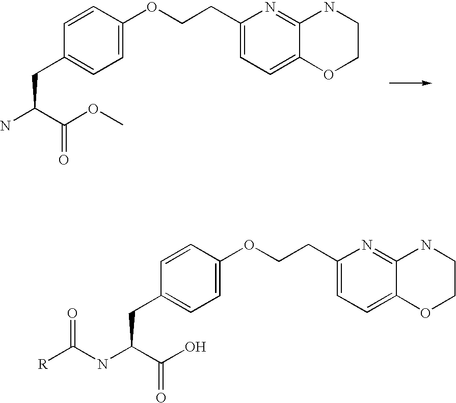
NC(C(OC)=O)CC1=CC=C(OCCC2=CC=C3C(=N2)NCCO3)C=C1.N(C(C(O)=O)CC1=CC=C(OCCC2=CC=C3C(=N2)NCCO3)C=C1)C([R])=O
